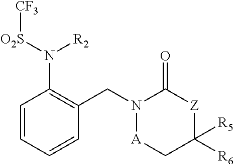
C1=CC=CC(CN2[A]CC([R6])([R5])[Z]C2=O)=C1N([O2S][CF3])[R2]
